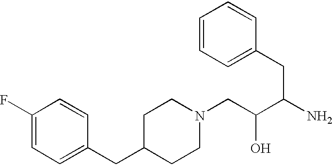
C1=CC=C(CC(N)C(CN2CCC(CC3=CC=C(F)C=C3)CC2)O)C=C1
